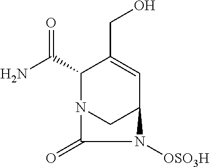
C1(C(N)=O)N2CC(C=C1CO)N([OSO3H])C2=O
